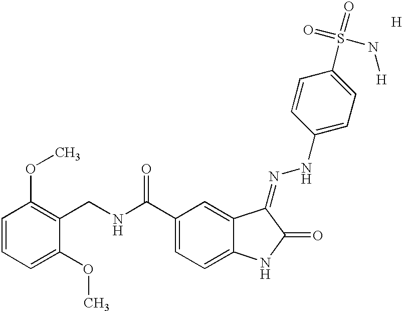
[H].C1(C(NCC2=C(OC)C=CC=C2OC)=O)=CC=C2C(=C1)C(=NNC1=CC=C(S(=O)(=O)N[H])C=C1)C(=O)N2
